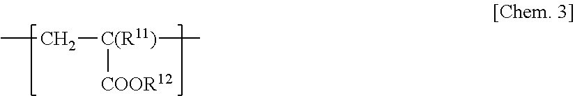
CC[C(R11)]([COOR12])C
